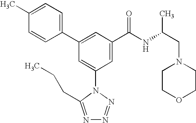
C1(C2=CC(C(NC(CN3CCOCC3)C)=O)=CC(N3C(CCC)=NN=N3)=C2)=CC=C(C)C=C1
